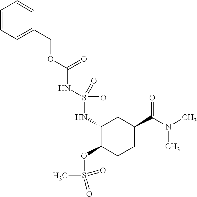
C(OC(NS(=O)(=O)NC1C(OS(C)(=O)=O)CCC(C(=O)N(C)C)C1)=O)C1=CC=CC=C1
